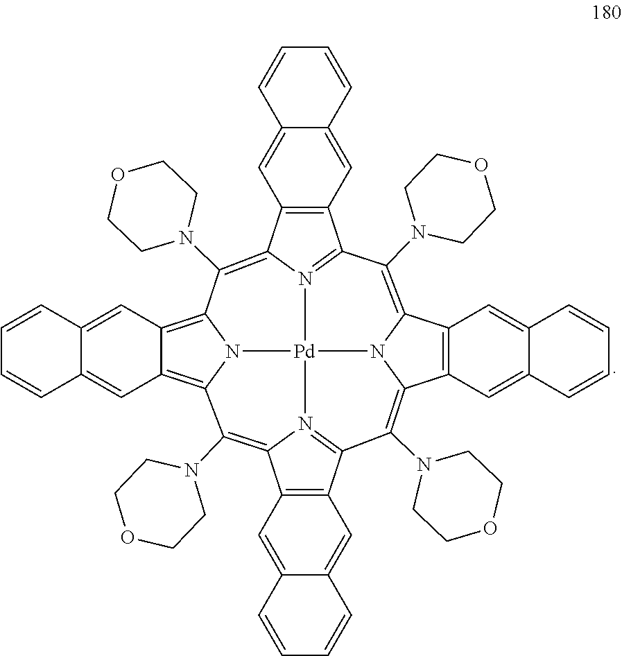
N12=C3C4=C(C1=C(N1CCOCC1)C1=C5C(=C6N1[Pd]21N2=C(C7=C(C2=C6N2CCOCC2)C=C2C(=C7)C=CC=C2)C(N2CCOCC2)=C2N1C(=C3N1CCOCC1)C1=C2C=C2C(=C1)C=CC=C2)C=C1C(=C5)C=CC=C1)C=C1C(=C4)C=CC=C1
